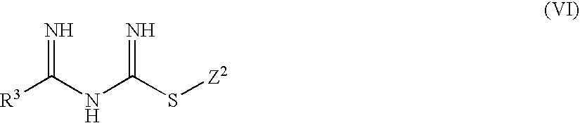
[R3]C(NC(S[Z2])=N)=N
